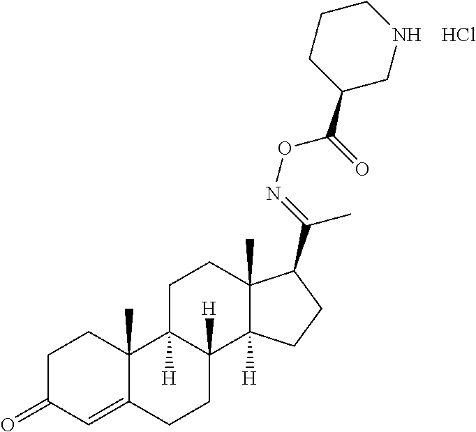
C1C(=O)C=C2C(C)(C1)C1([H])C([H])(CC2)C2([H])C(C)(CC1)C(C(=NOC(=O)C1C[NH]CCC1)C)CC2.Cl
